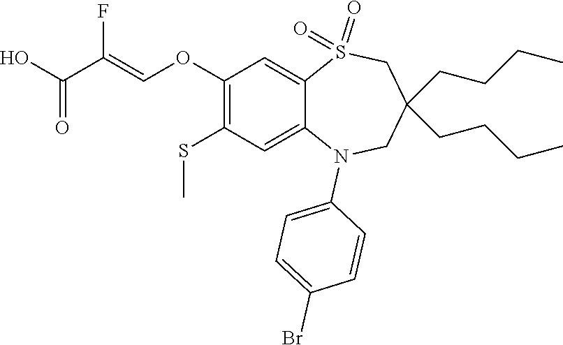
FC(=COC1=C(SC)C=C2C(=C1)S(=O)(=O)CC(CCCC)(CCCC)CN2C1=CC=C(Br)C=C1)C(=O)O
